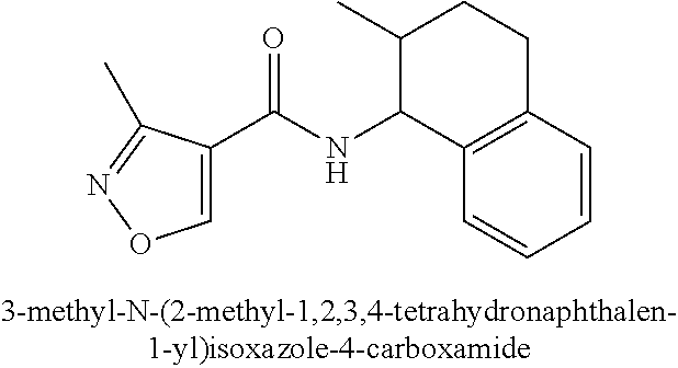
C12=C(C=CC=C1)C(NC(C1=CON=C1C)=O)C(C)CC2
